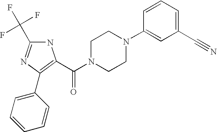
N1C(C(F)(F)F)=NC(C2=CC=CC=C2)=C1C(N1CCN(C2=CC(C#N)=CC=C2)CC1)=O
